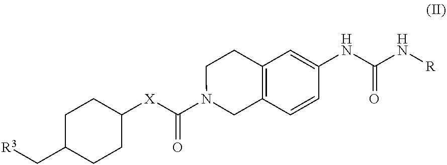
[R3]CC1CCC([X]C(N2CC3=C(CC2)C=C(NC(N[R])=O)C=C3)=O)CC1
